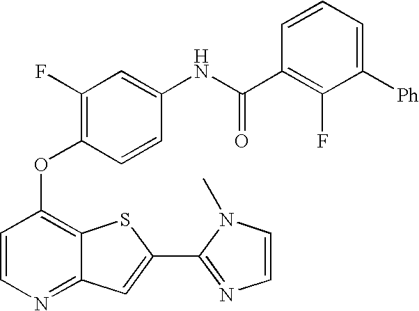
C1=CN=C2C(=C1OC1=C(F)C=C(NC(C3=C(F)C([Ph])=CC=C3)=O)C=C1)SC(C1=NC=CN1C)=C2
